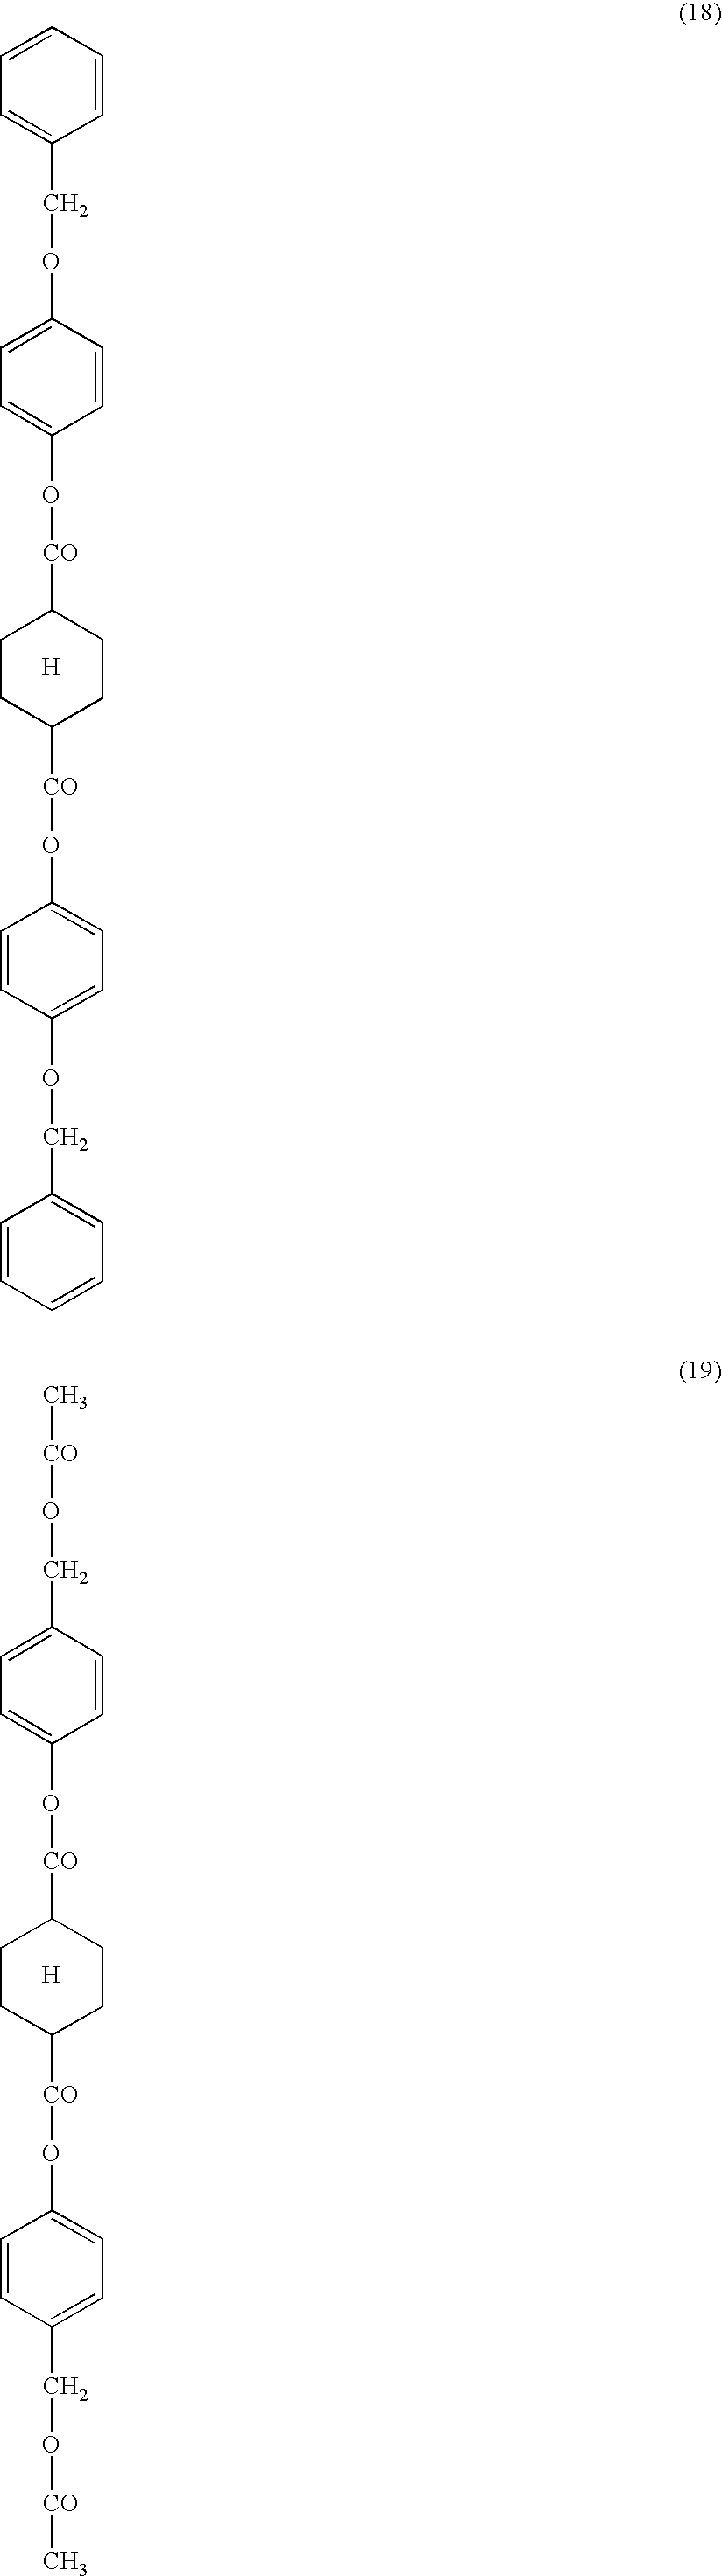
C1(OCC2=CC=CC=C2)=CC=C(O[CO]C2CCC([CO]OC3=CC=C(OCC4=CC=CC=C4)C=C3)CC2)C=C1.[H].C1(CO[CO]C)=CC=C(O[CO]C2CCC([CO]OC3=CC=C(CO[CO]C)C=C3)CC2)C=C1.[H]
